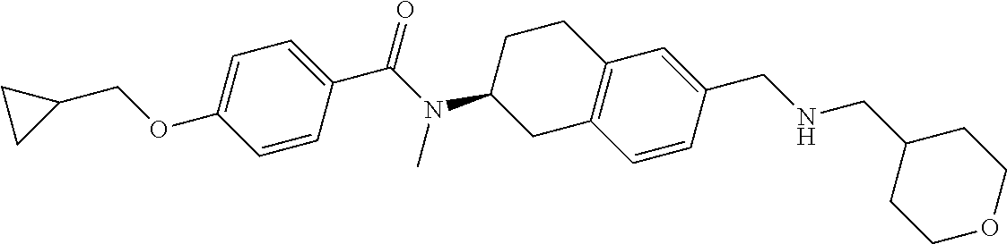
C1=C(OCC2CC2)C=CC(C(N(C2CC3=C(CC2)C=C(CNCC2CCOCC2)C=C3)C)=O)=C1
